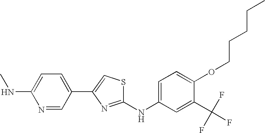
C1(NC2=CC=C(OCCCCC)C(C(F)(F)F)=C2)=NC(C2=CC=C(NC)N=C2)=CS1
